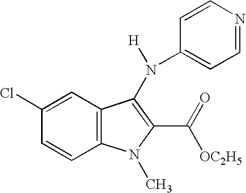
C12=C(C=C(Cl)C=C1)C(N(C1=CC=NC=C1)[H])=C(C(=O)[OC2H5])N2C
